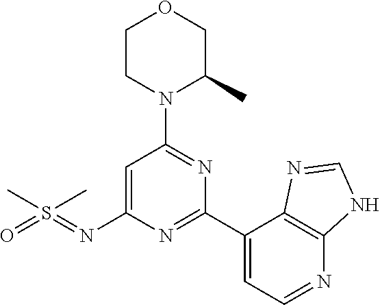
C1CN(C2=NC(C3=CC=NC4=C3N=CN4)=NC(N=S(=O)(C)C)=C2)C(C)CO1
